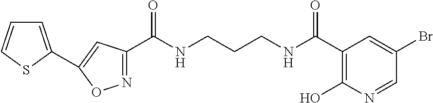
N1=C(C(NCCCNC(C2=C(O)N=CC(Br)=C2)=O)=O)C=C(C2=CC=CS2)O1
